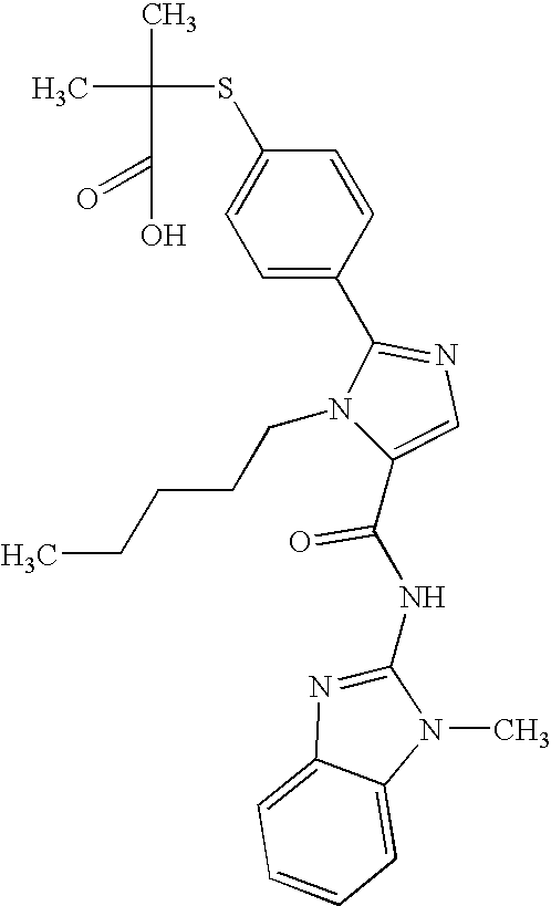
CC(C)(SC1=CC=C(C2=NC=C(C(NC3=NC4=CC=CC=C4N3C)=O)N2CCCCC)C=C1)C(=O)O
